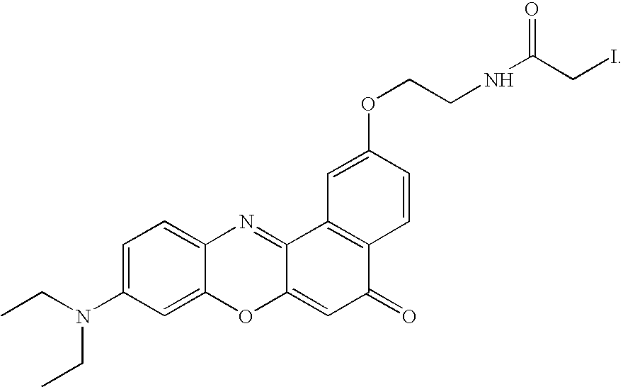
C1=C(N(CC)CC)C=C2C(=C1)N=C1C(=CC(=O)C3=C1C=C(OCCNC(CI)=O)C=C3)O2
